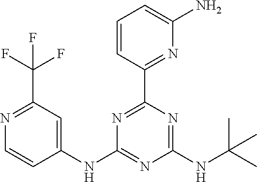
C1=CC(C2=NC(NC3=CC(C(F)(F)F)=NC=C3)=NC(NC(C)(C)C)=N2)=NC(N)=C1
